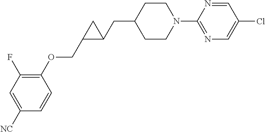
C1CN(C2=NC=C(Cl)C=N2)CCC1CC1C(COC2=C(F)C=C([NC])C=C2)C1
